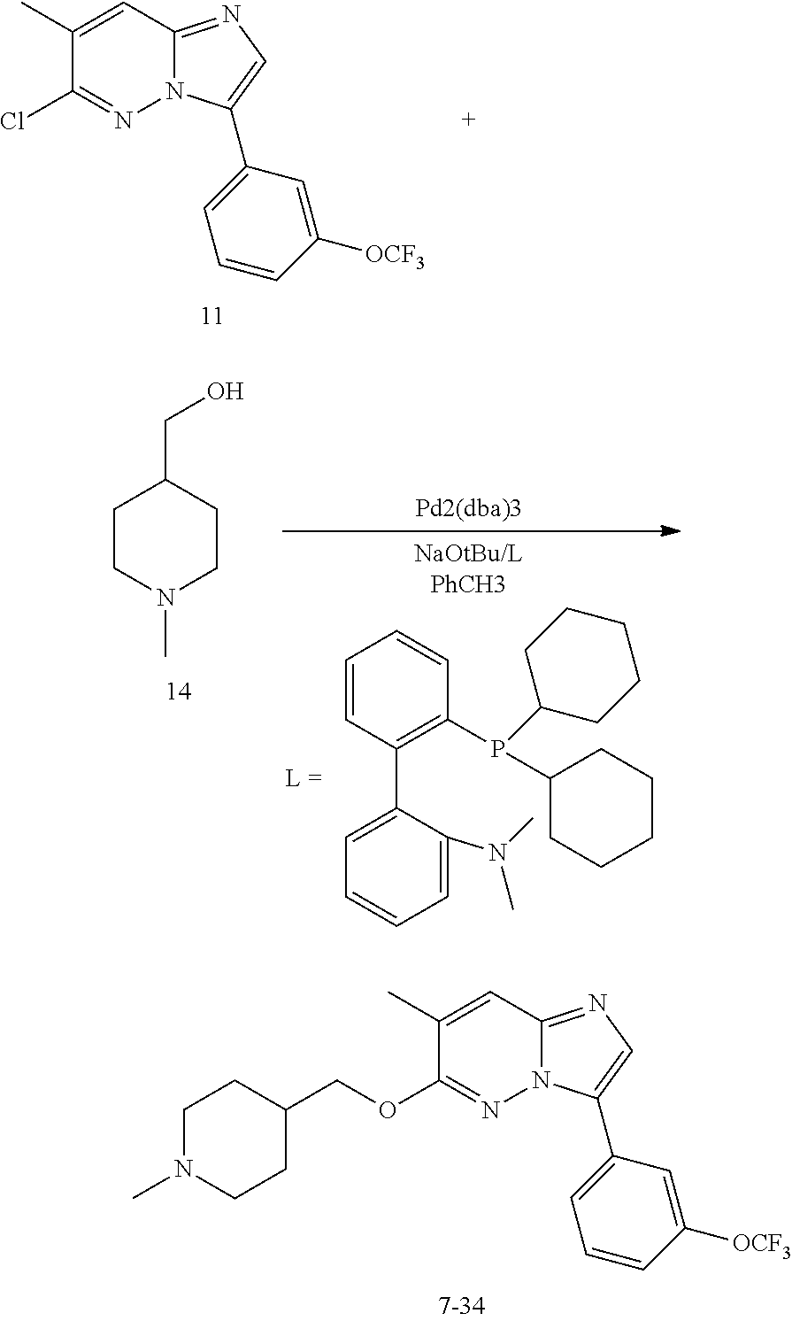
C1=CC(C2=CC=CC=C2N(C)C)=C(P(C2CCCCC2)C2CCCCC2)C=C1.C1CC(CO)CCN1C.C1(C)=CC2=NC=C(C3=CC=CC([OCF3])=C3)N2N=C1Cl.C1(C)=CC2=NC=C(C3=CC=CC([OCF3])=C3)N2N=C1OCC1CCN(C)CC1
